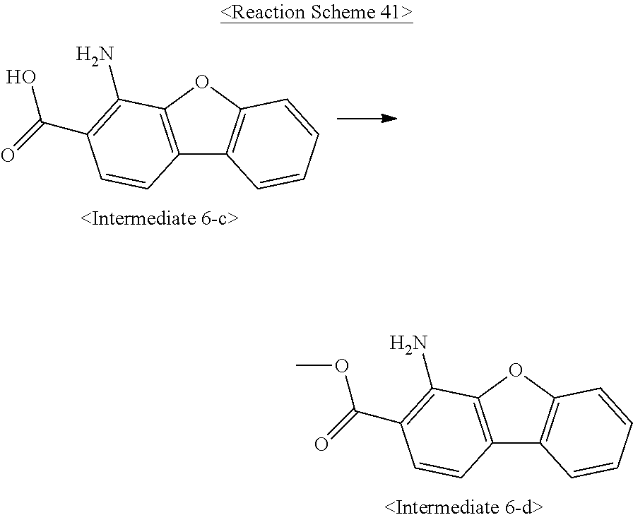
C12=C(OC3=C1C=CC=C3)C(N)=C(C(=O)O)C=C2.C12=C(OC3=C1C=CC=C3)C(N)=C(C(=O)OC)C=C2
